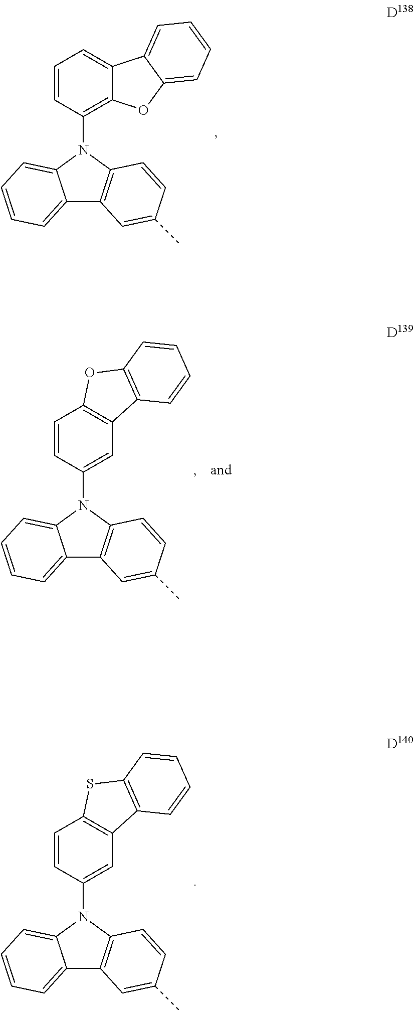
C12=CC=CC=C1N(C1=C3C(=CC=C1)C1=CC=CC=C1O3)C1=C2C=C(C)C=C1.C12=CC=CC=C1N(C1=CC3=C(C=C1)OC1=C3C=CC=C1)C1=C2C=C(C)C=C1.C12=CC=CC=C1N(C1=CC3=C(C=C1)SC1=C3C=CC=C1)C1=C2C=C(C)C=C1
